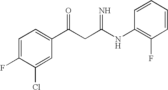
C1=C(F)C(Cl)=CC(C(CC(NC2=C(F)C=CC=C2)=N)=O)=C1
